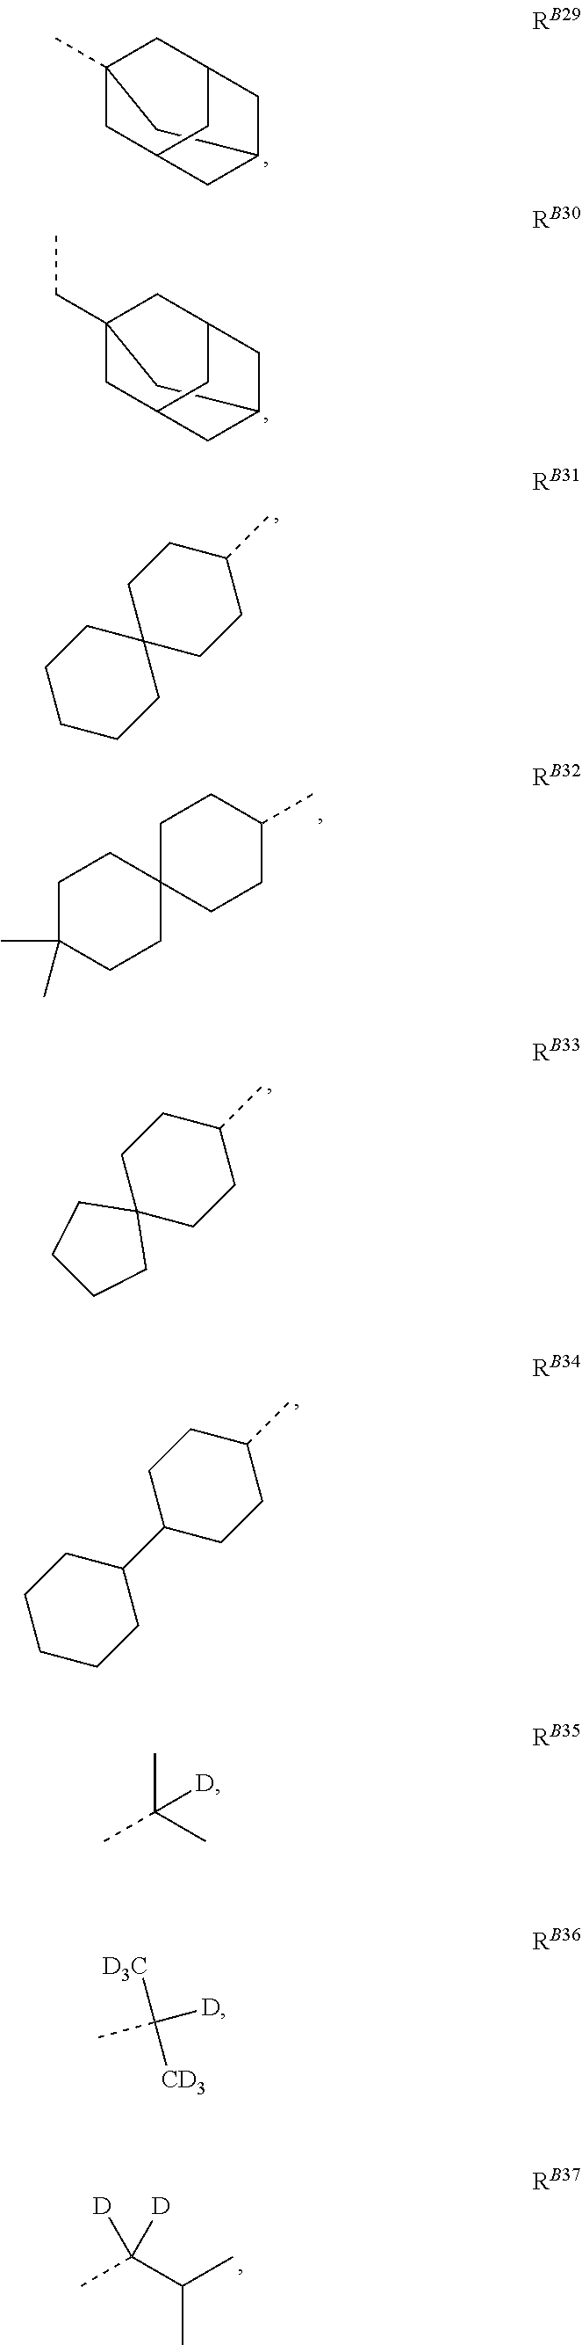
C12CC3(C)CC(CC(C3)C1)C2.C12CC3(CC)CC(CC(C3)C1)C2.C1CC2(CCC1C)CCCCC2.C1CC2(CCC1C)CCC(C)(C)CC2.C1CC2(CCC1C)CCCC2.C1CC(C2CCCCC2)CCC1C.[D]C([D])(C(C)C)C.CC(C)(C)[D].[D3C]C([CD3])([D])C
